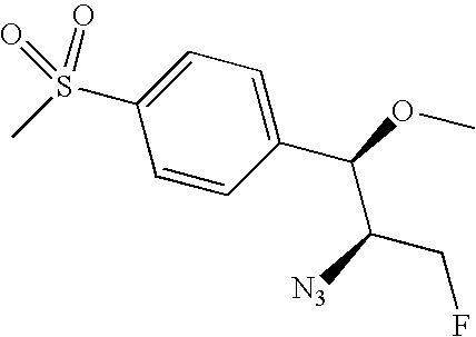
C1(S(C)(=O)=O)=CC=C(C(OC)C(CF)[N3])C=C1
